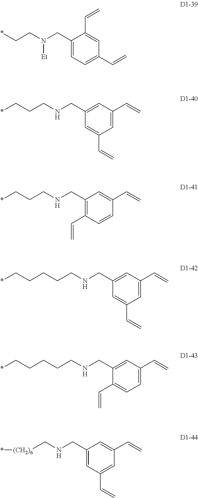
C1(CN(CC*)[Et])=CC=C(C=C)C=C1C=C.C1(CNCCC*)=CC(C=C)=CC(C=C)=C1.C1(CNCCC*)=C(C=C)C=CC(C=C)=C1.C1(CNCCCCC*)=CC(C=C)=CC(C=C)=C1.C1(CNCCCCC*)=CC(C=C)=CC=C1C=C.C1(CNC[(CH2)6]*)=CC(C=C)=CC(C=C)=C1
